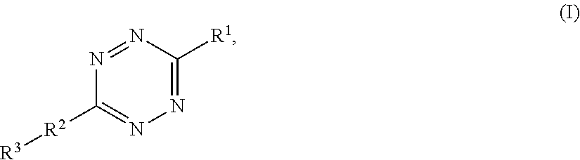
N1=NC([R1])=NN=C1[R2][R3]
